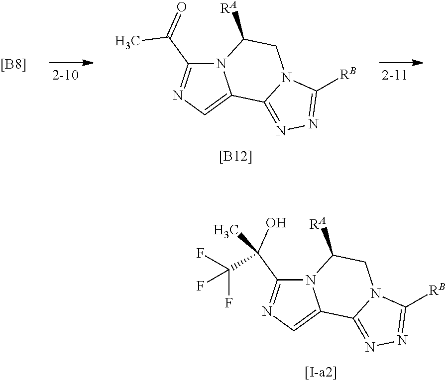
N12C(C(=O)C)=NC=C1C1=NN=C([RB])N1CC2[RA].[[B12]].[[B8]].N12C(C(O)(C(F)(F)F)C)=NC=C1C1=NN=C([RB])N1CC2[RA]
